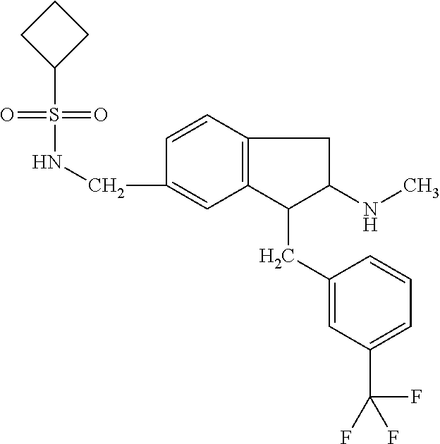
C(C1=CC2=C(C=C1)CC(NC)C2CC1=CC(C(F)(F)F)=CC=C1)NS(=O)(=O)C1CCC1
